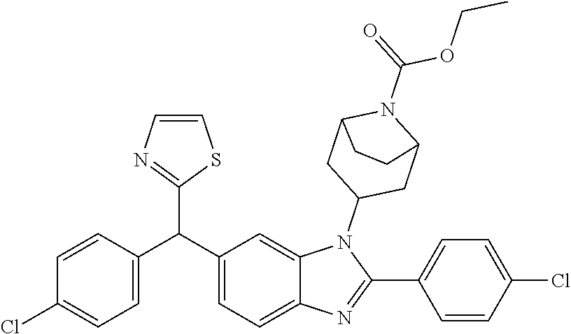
C1=C(C(C2=CC=C3C(=C2)N(C2CC4N(C(OCC)=O)C(C2)CC4)C(C2=CC=C(Cl)C=C2)=N3)C2=NC=CS2)C=CC(Cl)=C1
